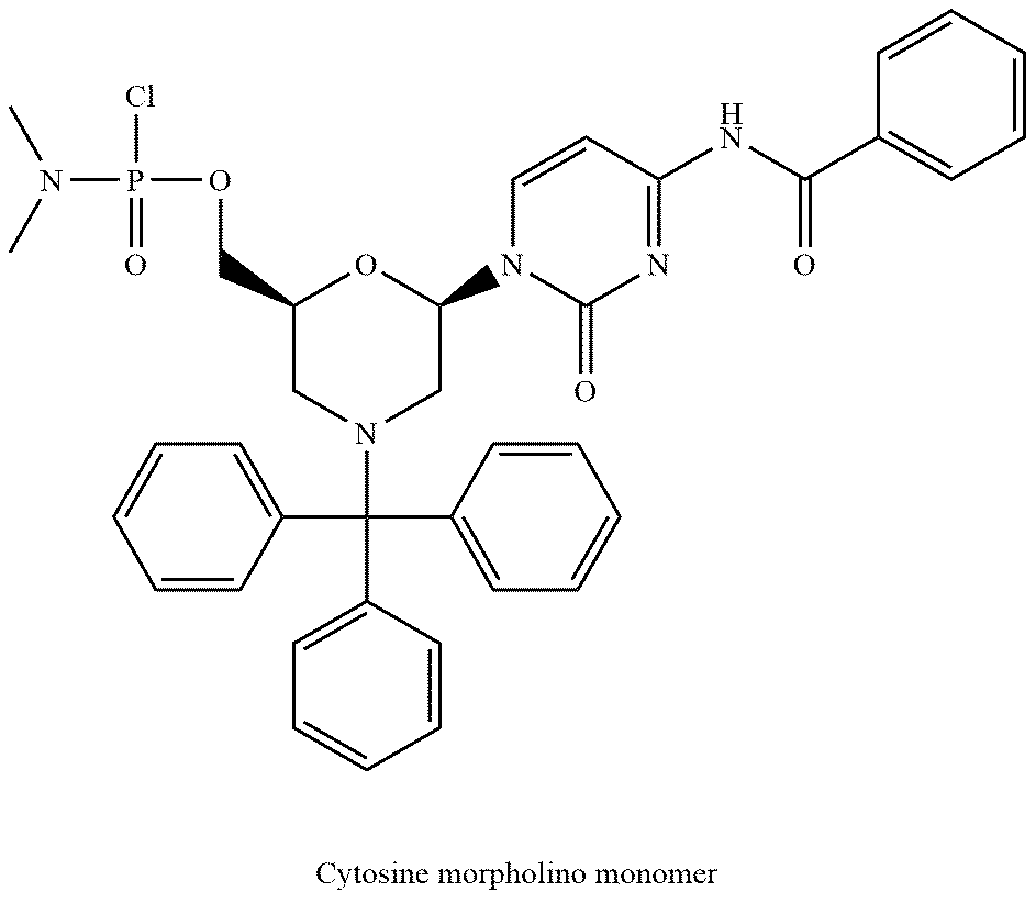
C(C1=CC=CC=C1)(C1=CC=CC=C1)(C1=CC=CC=C1)N1CC(N2C=CC(NC(C3=CC=CC=C3)=O)=NC2=O)OC(COP(N(C)C)(Cl)=O)C1
